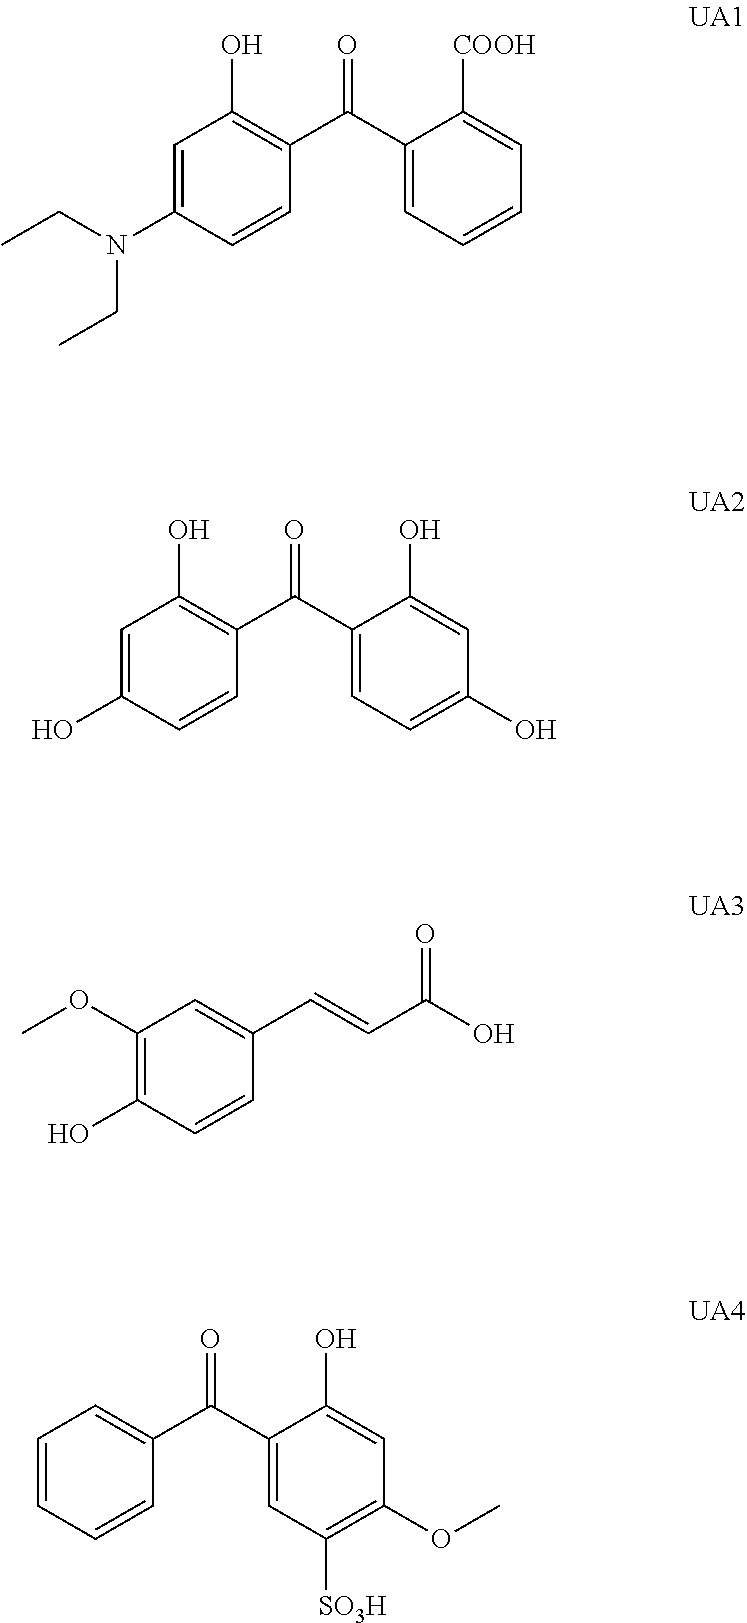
C1=C(N(CC)CC)C=CC(C(C2=CC=CC=C2[COOH])=O)=C1O.C1=C(O)C=CC(C(C2=CC=C(O)C=C2O)=O)=C1O.C1(OC)=C(O)C=CC(C=CC(O)=O)=C1.C1=CC=CC(C(C2=CC([SO3H])=C(OC)C=C2O)=O)=C1
